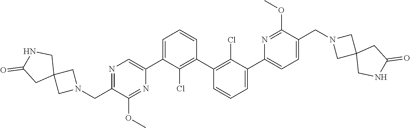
N1=C(CN2CC3(C2)CNC(=O)C3)C(OC)=NC(C2=CC=CC(C3=C(Cl)C(C4=CC=C(CN5CC6(C5)CNC(=O)C6)C(OC)=N4)=CC=C3)=C2Cl)=C1
